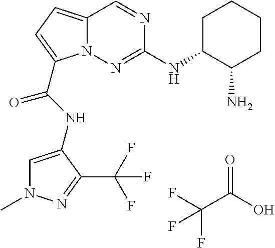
C12=CC=C(C(=O)NC3=CN(C)N=C3C(F)(F)F)N1N=C(NC1C(N)CCCC1)N=C2.O=C(O)C(F)(F)F
